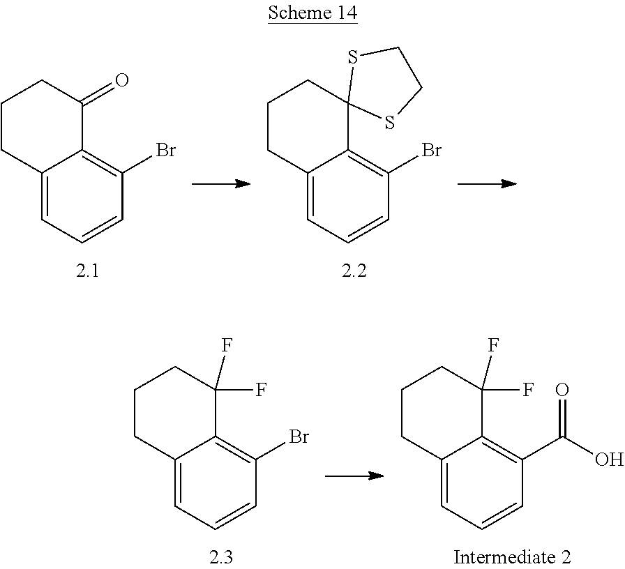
C1CC2=CC=CC(Br)=C2C(=O)C1.C1CC2=CC=CC(Br)=C2C2(C1)SCCS2.C1CC2=CC=CC(Br)=C2C(F)(F)C1.C1CC2=CC=CC(C(=O)O)=C2C(F)(F)C1
